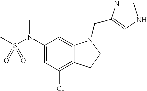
C1(N(S(C)(=O)=O)C)=CC(Cl)=C2C(=C1)N(CC1=CNC=N1)CC2
